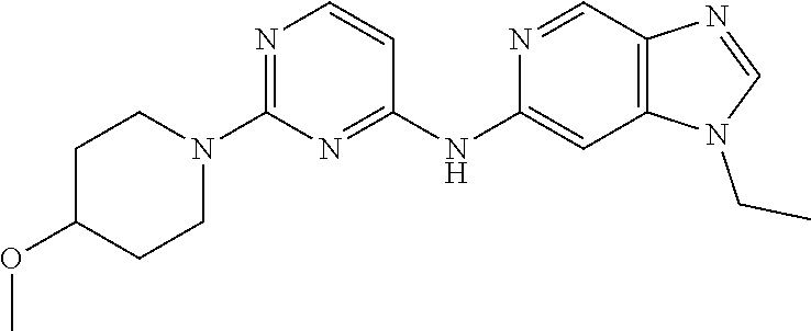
N1=C(N2CCC(OC)CC2)N=C(NC2=CC3=C(C=N2)N=CN3CC)C=C1
